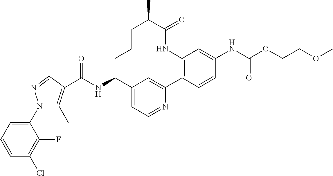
C(NC1CCCC(C)C(=O)NC2=C(C3=CC1=CC=N3)C=CC(NC(OCCOC)=O)=C2)(=O)C1=C(C)N(C2=CC=CC(Cl)=C2F)N=C1
